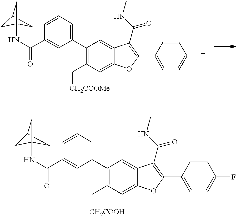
C1(C2=CC=CC(C(NC34CC(C3)C4)=O)=C2)=C(C[CH2COOH])C=C2C(=C1)C(C(=O)NC)=C(C1=CC=C(F)C=C1)O2.C1(C2=CC=CC(C(NC34CC(C3)C4)=O)=C2)=C(C[CH2COOMe])C=C2C(=C1)C(C(=O)NC)=C(C1=CC=C(F)C=C1)O2
